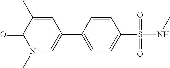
C1=C(C2=CN(C)C(=O)C(C)=C2)C=CC(S(=O)(=O)NC)=C1
